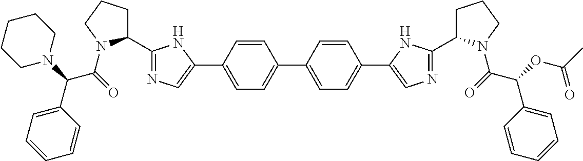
C1(C2=NC=C(C3=CC=C(C4=CC=C(C5=CN=C(C6CCCN6C(=O)C(OC(C)=O)C6=CC=CC=C6)N5)C=C4)C=C3)N2)CCCN1C(=O)C(N1CCCCC1)C1=CC=CC=C1
